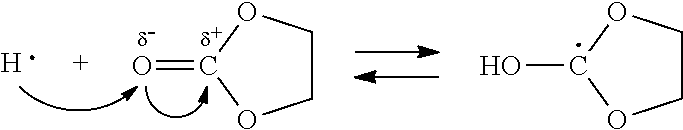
[H].O=C1OCCO1.OC1OCCO1
